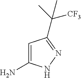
C1=C(N)NN=C1C(C)([CF3])C
